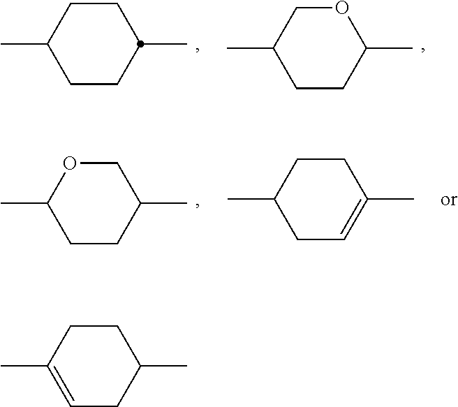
C1CC(C)CCC1C.C1CC(C)OCC1C.C1=C(C)CCC(C)C1.C1C=C(C)CCC1C.C1CC(C)COC1C
